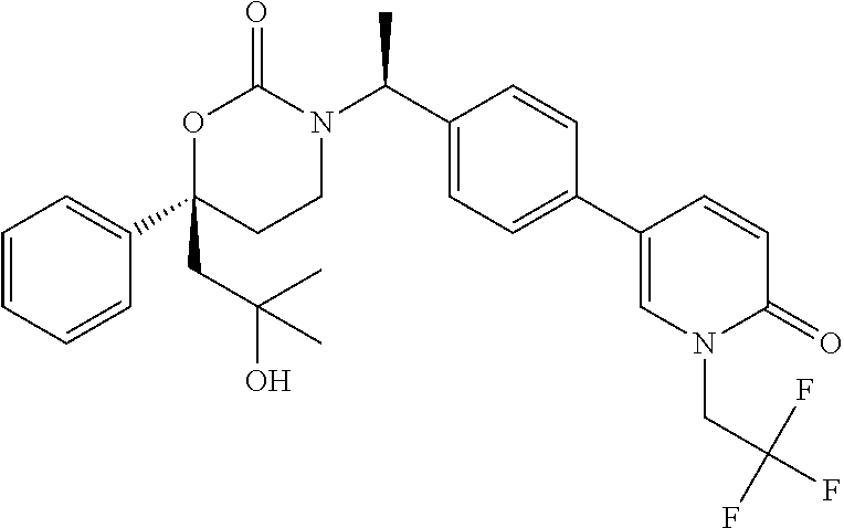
C1=CC=CC(C2(CC(O)(C)C)CCN(C(C3=CC=C(C4=CN(CC(F)(F)F)C(=O)C=C4)C=C3)C)C(=O)O2)=C1
